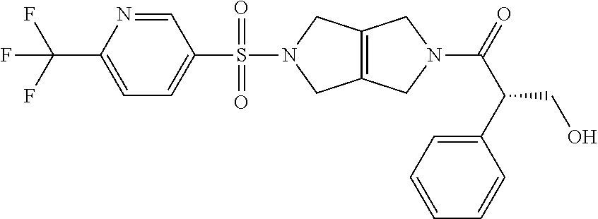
C1=C(C(F)(F)F)N=CC(S(N2CC3=C(C2)CN(C(=O)C(C2=CC=CC=C2)CO)C3)(=O)=O)=C1
